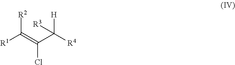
[R2]C(=C(C([H])([R4])[R3])Cl)[R1]
